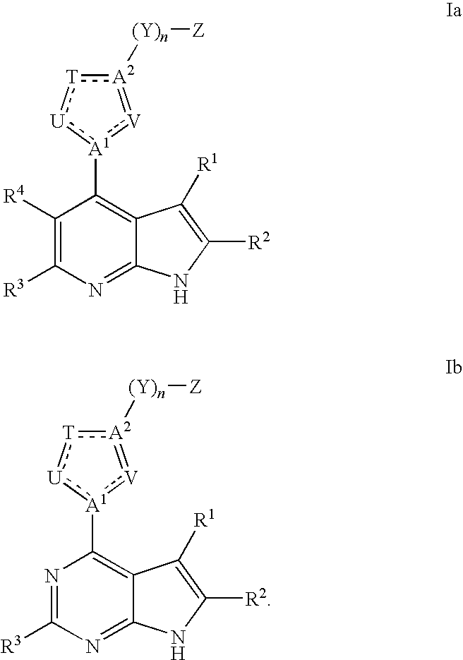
[A2]1([(Y)n][Z]):[T]:[U]:[A1](C2=C3C(=NC([R3])=C2[R4])NC([R2])=C3[R1]):[V]=1.[A2]1([(Y)n][Z]):[T]:[U]:[A1](C2=C3C(=NC([R3])=N2)NC([R2])=C3[R1]):[V]=1
